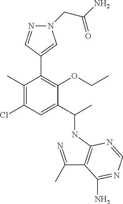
C1(C2=C(OCC)C(C(C)NC3=C(C(=N)C)C(N)=NC=N3)=CC(Cl)=C2C)=CN(CC(N)=O)N=C1
